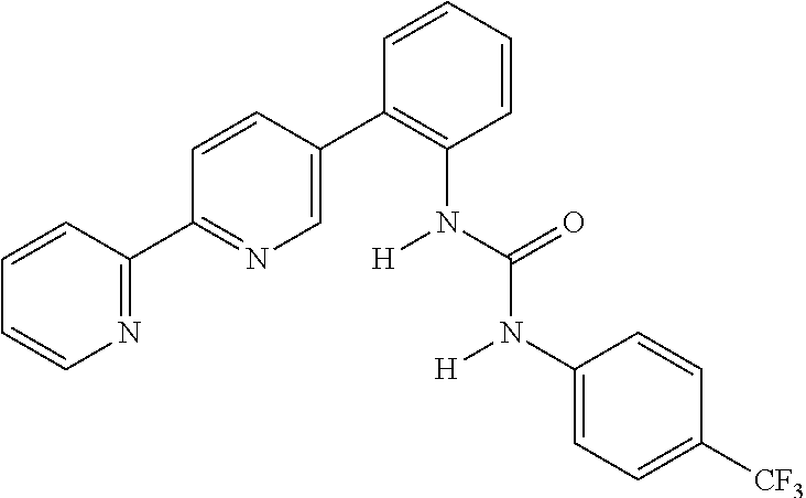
C1=C(C2=C(N(C(=O)N(C3=CC=C([CF3])C=C3)[H])[H])C=CC=C2)C=CC(C2=NC=CC=C2)=N1
